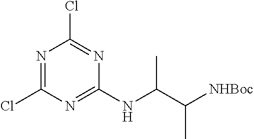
N1=C(Cl)N=C(NC(C([NHBoc])C)C)N=C1Cl
